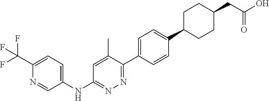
C1(NC2=NN=C(C3=CC=C(C4CCC(CC(=O)O)CC4)C=C3)C(C)=C2)=CC=C(C(F)(F)F)N=C1
